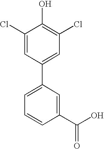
C1(C2=CC=CC(C(O)=O)=C2)=CC(Cl)=C(O)C(Cl)=C1
